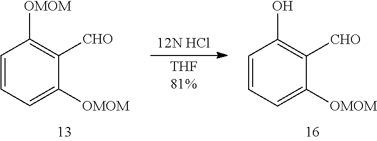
C1=CC=C([OMOM])C([CHO])=C1[OMOM].C1=CC=C([OMOM])C([CHO])=C1O.[12N HCl]
